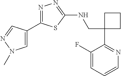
C1(CNC2=NN=C(C3=CN(C)N=C3)S2)(C2=NC=CC=C2F)CCC1
